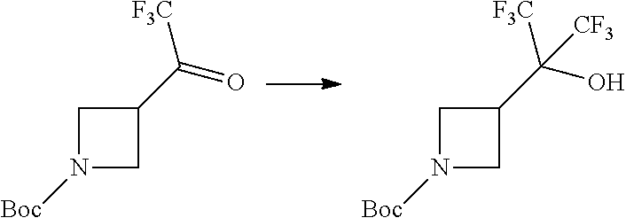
N1([Boc])CC(C(=O)[F3C])C1.N1([Boc])CC(C(O)([F3C])[CF3])C1
